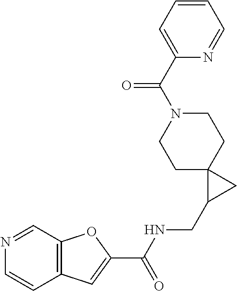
C1C2(CCN(C(C3=CC=CC=N3)=O)C1)C(CNC(C1=CC3=C(O1)C=NC=C3)=O)C2
